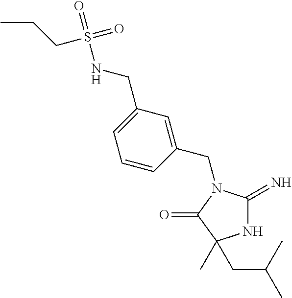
N1C(=N)N(CC2=CC(CNS(=O)(=O)CCC)=CC=C2)C(=O)C1(C)CC(C)C
